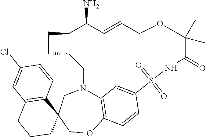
C12=C3OCC4(CN1CC1C(CC1)C(N)C=CCOC(C)(C)C(=O)NS(=O)(=O)C(=C2)C=C3)C1=C(CCC4)C=C(Cl)C=C1
